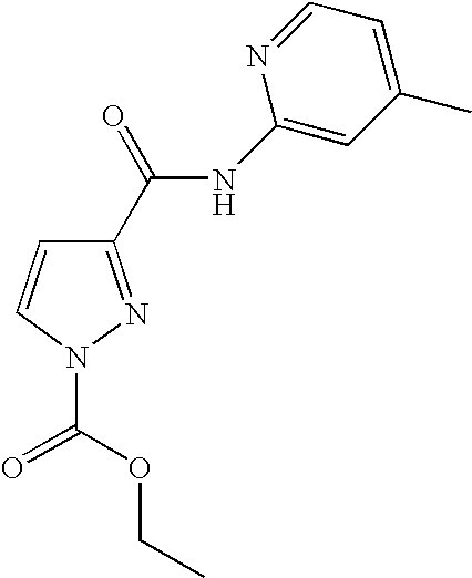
C1=CC(C(=O)NC2=CC(C)=CC=N2)=NN1C(OCC)=O
